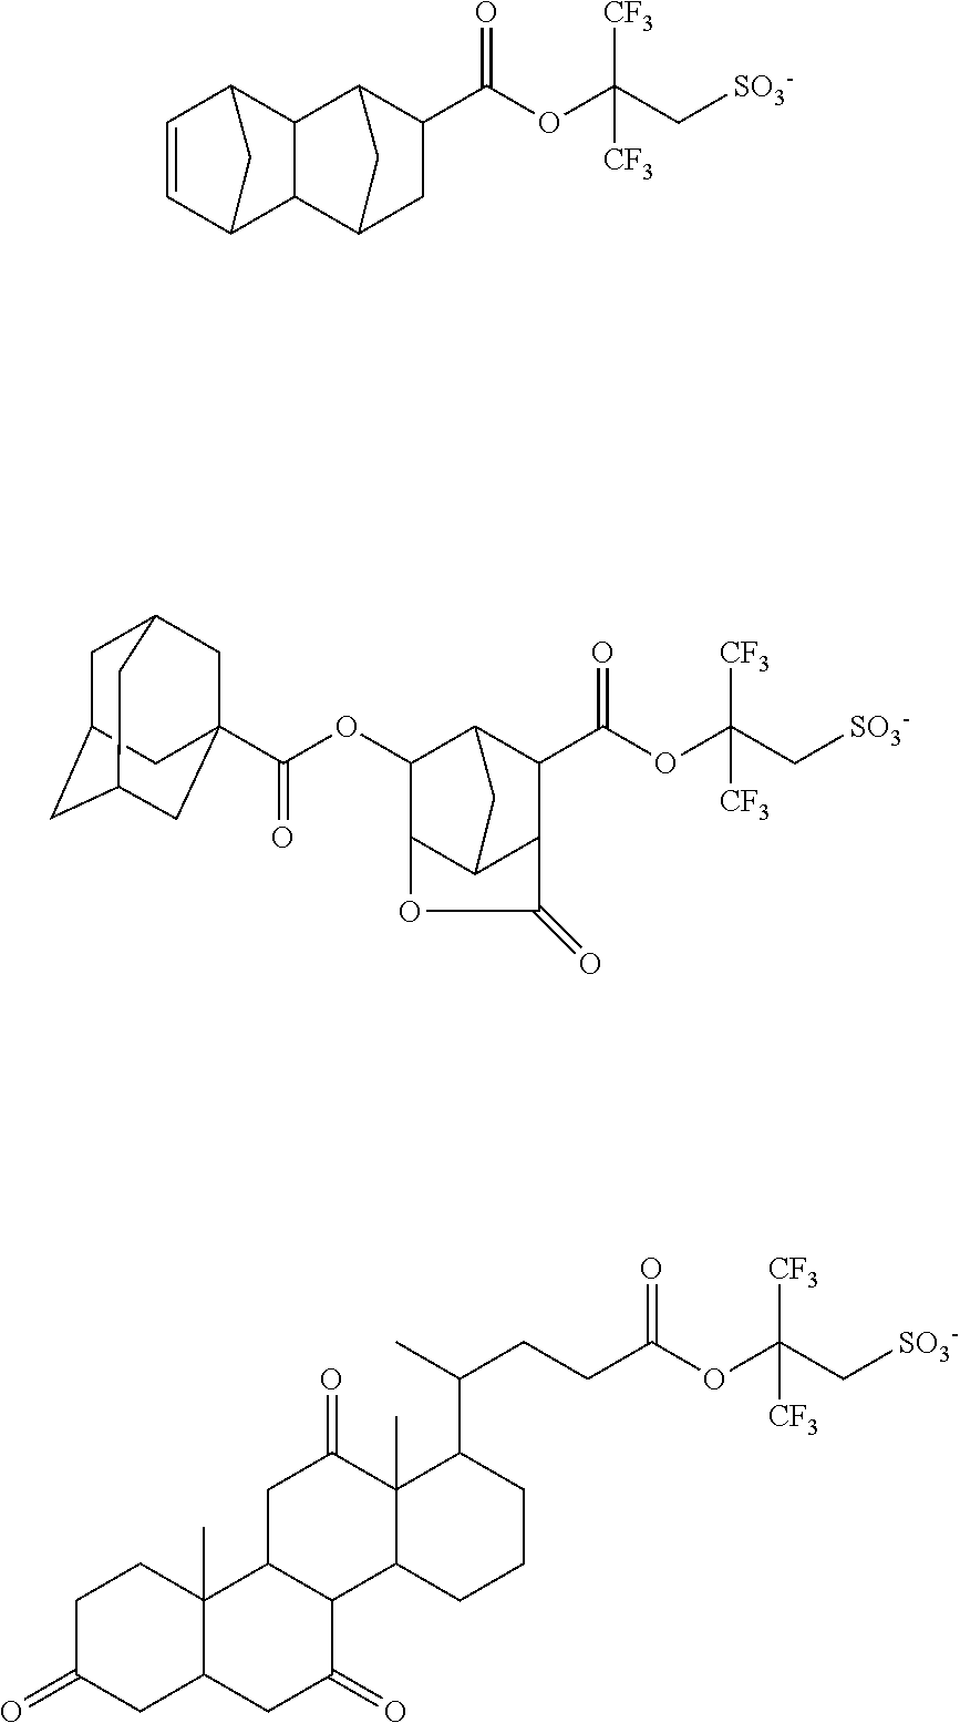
C1(C(OC(C[SO3-])([CF3])[CF3])=O)C2C3C(C(C1)C2)C1C=CC3C1.C(OC(C[SO3-])([CF3])[CF3])(=O)CCC(C)C1C2(C)C(CCC1)C1C(CC2=O)C2(C)C(CC1=O)CC(=O)CC2.C1(C(OC(C[SO3-])([CF3])[CF3])=O)C2C(OC(=O)C34CC5CC(CC(C3)C5)C4)C3C(C1C(=O)O3)C2
